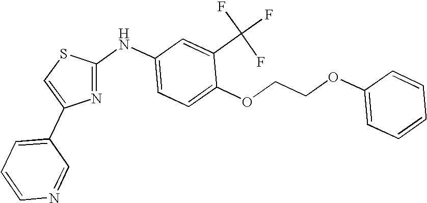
C1(NC2=NC(C3=CC=CN=C3)=CS2)=CC=C(OCCOC2=CC=CC=C2)C(C(F)(F)F)=C1
